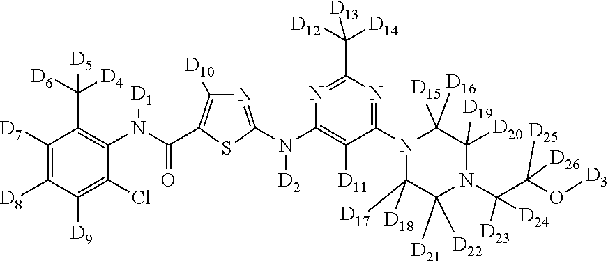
C1(N2C([D15])([D16])C([D20])([D19])N(C([D23])(C([D25])([D26])O[D3])[D24])C([D21])([D22])C2([D17])[D18])=NC(C([D12])([D14])[D13])=NC(N([D2])C2=NC([D10])=C(C(N([D1])C3=C(C([D4])([D6])[D5])C([D7])=C([D8])C([D9])=C3Cl)=O)S2)=C1[D11]
